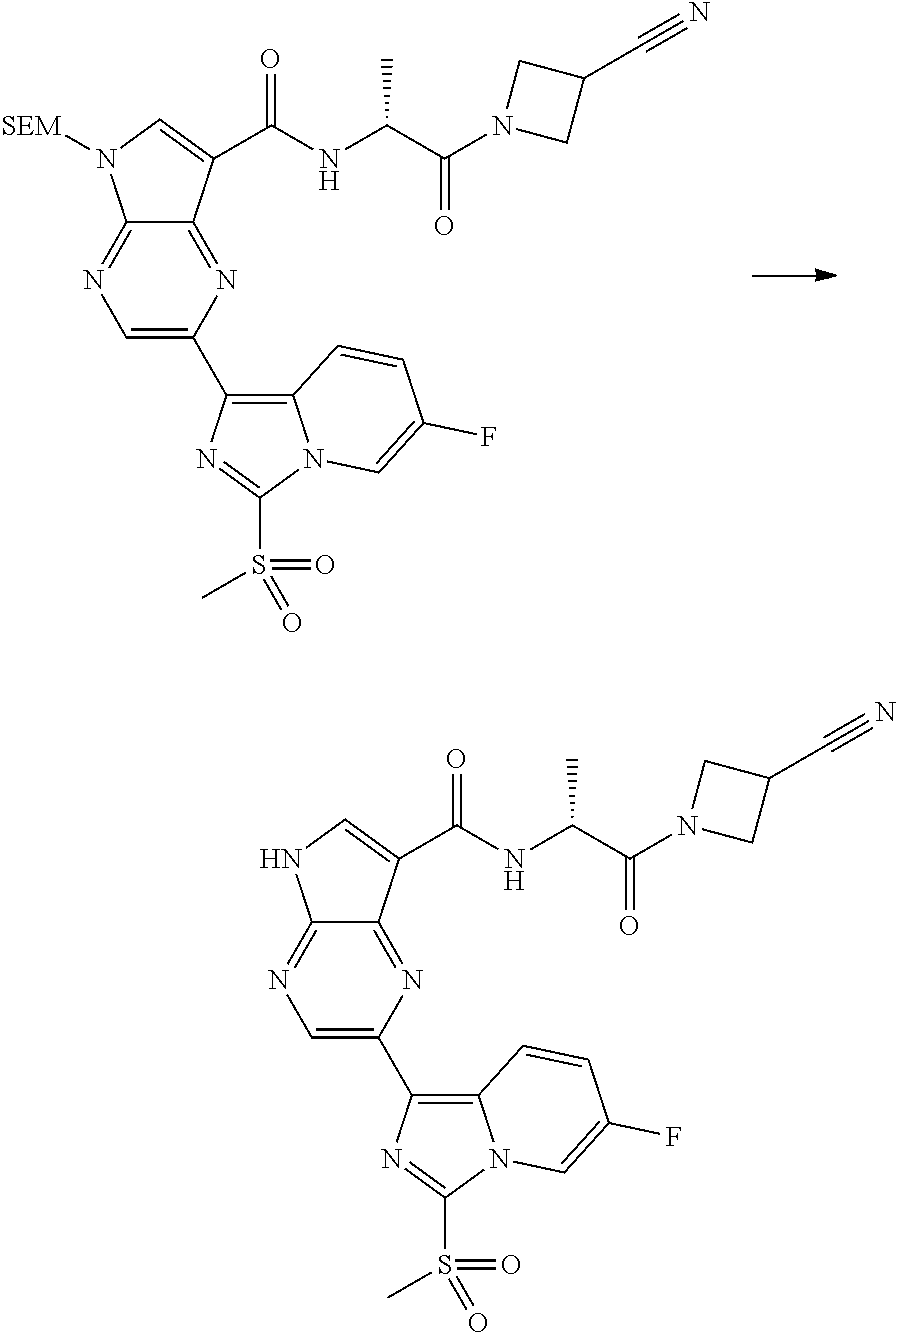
C1=C(C2=C3N(C(S(C)(=O)=O)=N2)C=C(F)C=C3)N=C2C(=N1)N([SEM])C=C2C(NC(C(N1CC(C#N)C1)=O)C)=O.C1=C(C2=C3N(C(S(C)(=O)=O)=N2)C=C(F)C=C3)N=C2C(=N1)NC=C2C(NC(C(N1CC(C#N)C1)=O)C)=O
